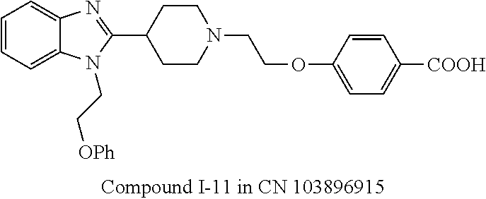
C1=CC=C2C(=C1)N=C(C1CCN(CCOC3=CC=C([COOH])C=C3)CC1)N2CC[OPh]
